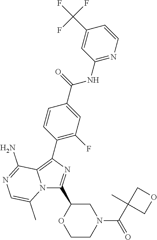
C1(C2=C3N(C(C4OCCN(C(C5(C)COC5)=O)C4)=N2)C(C)=CN=C3N)=C(F)C=C(C(=O)NC2=NC=CC(C(F)(F)F)=C2)C=C1
